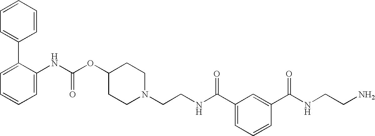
C1=CC=CC=C1C1=CC=CC=C1NC(OC1CCN(CCNC(C2=CC=CC(C(NCCN)=O)=C2)=O)CC1)=O
